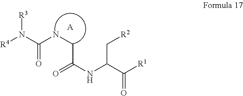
C(=O)(NCC(=O)NC(C([R1])=O)C[R2])N([R3])[R4].[A]
